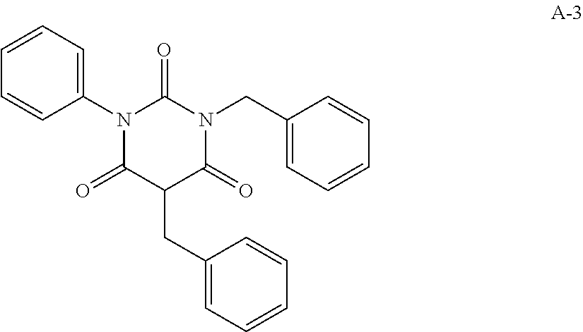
C1=CC(N2C(=O)N(CC3=CC=CC=C3)C(=O)C(CC3=CC=CC=C3)C2=O)=CC=C1
